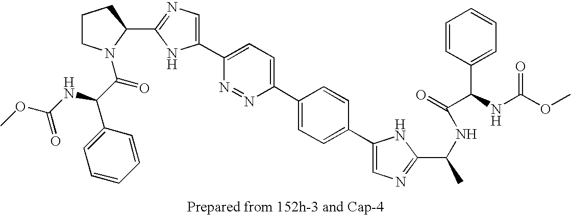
C1(C2=CC=C(C3=CC=C(C4=CN=C(C(C)NC(=O)C(C5=CC=CC=C5)NC(OC)=O)N4)C=C3)N=N2)=CN=C(C2N(C(C(NC(OC)=O)C3=CC=CC=C3)=O)CCC2)N1
